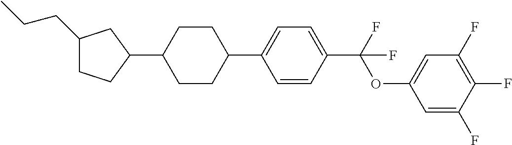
C1(CCC)CCC(C2CCC(C3=CC=C(C(OC4=CC(F)=C(F)C(F)=C4)(F)F)C=C3)CC2)C1
